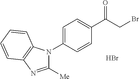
C1(C(CBr)=O)=CC=C(N2C([Me])=NC3=C2C=CC=C3)C=C1.Br
